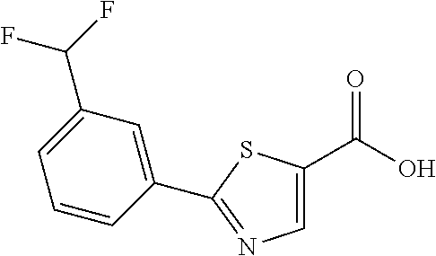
C1=C(C(O)=O)SC(C2=CC(C(F)F)=CC=C2)=N1
